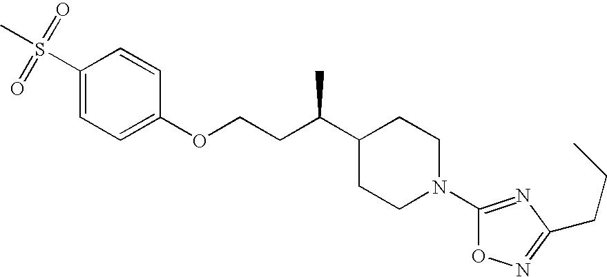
C1(S(=O)(=O)C)=CC=C(OCCC(C2CCN(C3=NC(CCC)=NO3)CC2)C)C=C1
